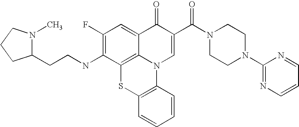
C1(F)=C(NCCC2N(C)CCC2)C2=C3C(=C1)C(=O)C(C(N1CCN(C4=NC=CC=N4)CC1)=O)=CN3C1=C(S2)C=CC=C1
